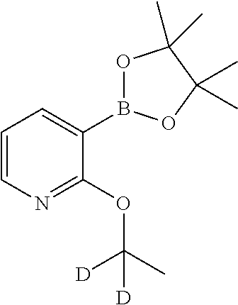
C1=CN=C(OC(C)([D])[D])C(B2OC(C)(C)C(C)(C)O2)=C1
